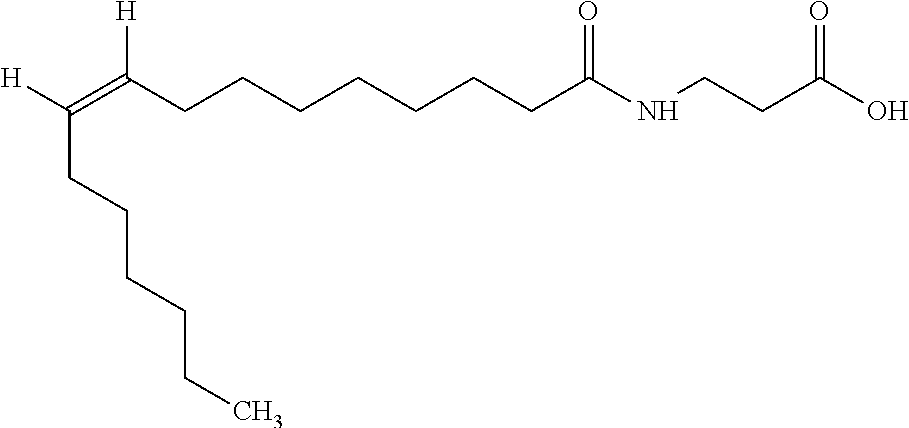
C(=C(CCCCCCCC(NCCC(O)=O)=O)[H])([H])CCCCCC
